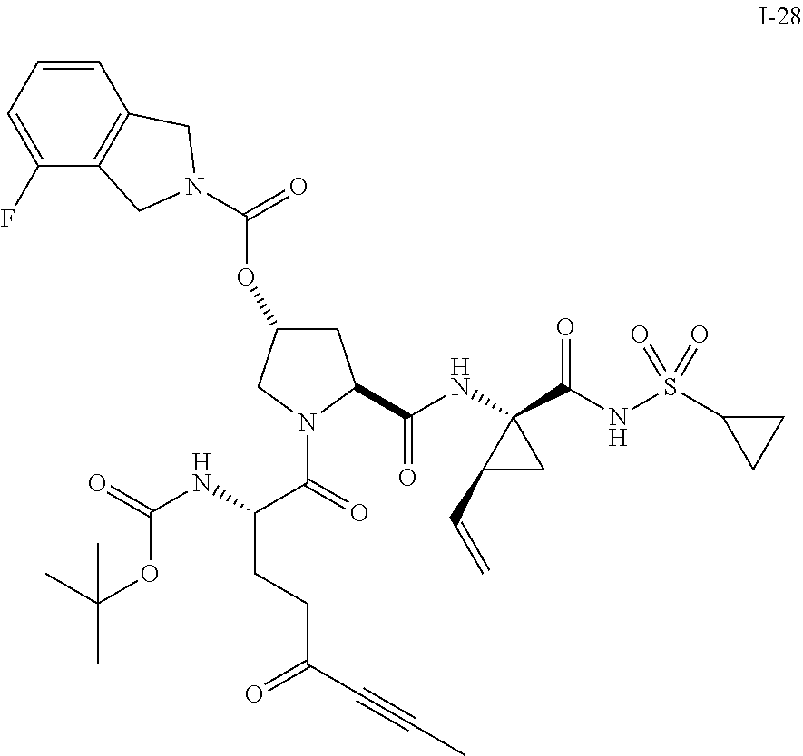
C1C(OC(=O)N2CC3=C(C=CC=C3F)C2)CN(C(=O)C(NC(=O)OC(C)(C)C)CCC(C#CC)=O)C1C(NC1(C(NS(C2CC2)(=O)=O)=O)C(C=C)C1)=O
